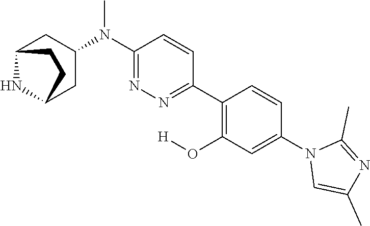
N1(C2=CC(O[H])=C(C3=NN=C(N(C)C4CC5NC(C4)CC5)C=C3)C=C2)C=C(C)N=C1C
